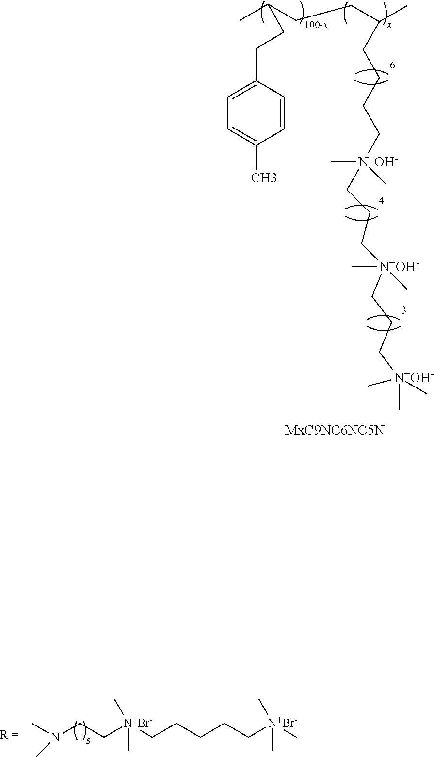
C1(CCC(C)CCC(C)CCCC[N+OH-](C)(CCC[N+OH-](C)(C)CCC[N+OH-](C)(C)C)C)=CC=C(C)C=C1.CN(CC[N+Br-](CCCCC[N+Br-](C)(C)C)(C)C)C
